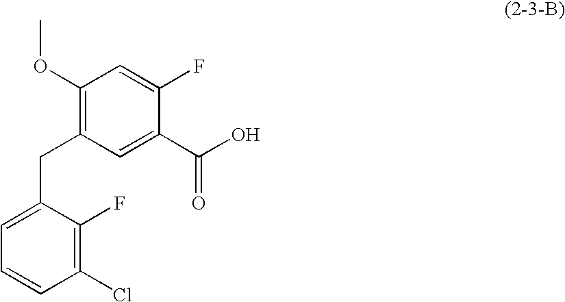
C1(OC)=C(CC2=CC=CC(Cl)=C2F)C=C(C(=O)O)C(F)=C1
